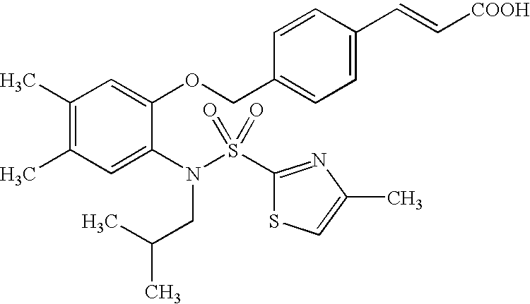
C1(C)=C(C)C=C(N(S(C2=NC(C)=CS2)(=O)=O)CC(C)C)C(OCC2=CC=C(C=C[COOH])C=C2)=C1
